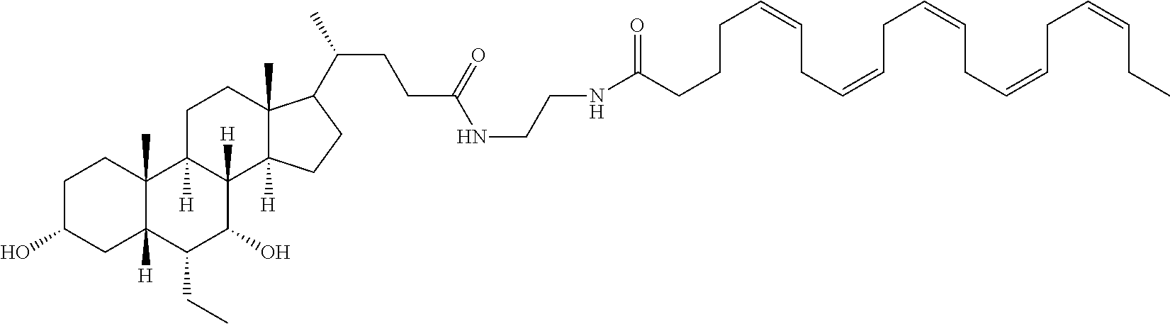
C(CC(=O)NCCNC(CCC(C1C2(C)C([H])(C3([H])C(O)C(CC)C4([H])CC(O)CCC4(C)C3([H])CC2)CC1)C)=O)CC=CCC=CCC=CCC=CCC=CCC
